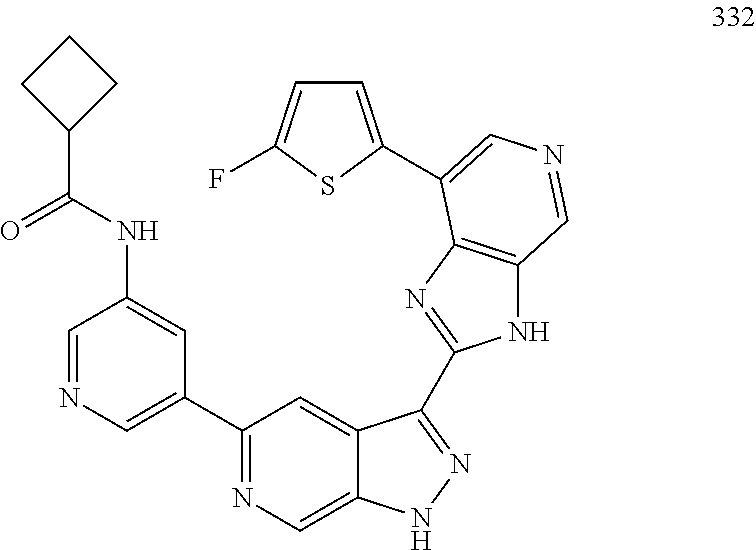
C1(C2=CN=CC(NC(C3CCC3)=O)=C2)=NC=C2C(=C1)C(C1=NC3=C(N1)C=NC=C3C1=CC=C(F)S1)=NN2
